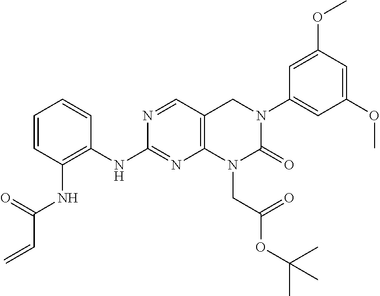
C1=CC=CC(NC2=NC3=C(C=N2)CN(C2=CC(OC)=CC(OC)=C2)C(=O)N3CC(OC(C)(C)C)=O)=C1NC(C=C)=O
